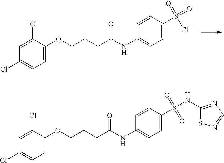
C1=C(OCCCC(NC2=CC=C(S(=O)(Cl)=O)C=C2)=O)C(Cl)=CC(Cl)=C1.C1=C(OCCCC(NC2=CC=C(S(=O)(=O)NC3=NC=NS3)C=C2)=O)C(Cl)=CC(Cl)=C1
